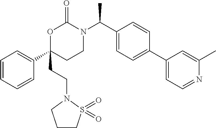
C1=CC=CC(C2(CCN3CCCS3(=O)=O)CCN(C(C3=CC=C(C4=CC=NC(C)=C4)C=C3)C)C(=O)O2)=C1
